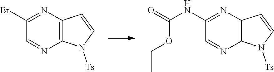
C12=C(N([Ts])C=C1)N=CC(Br)=N2.C(OCC)(NC1=NC2=C(N=C1)N([Ts])C=C2)=O
